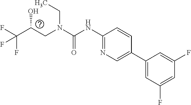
C(N(C(=O)NC1=NC=C(C2=CC(F)=CC(F)=C2)C=C1)CC(O)C(F)(F)F)C
